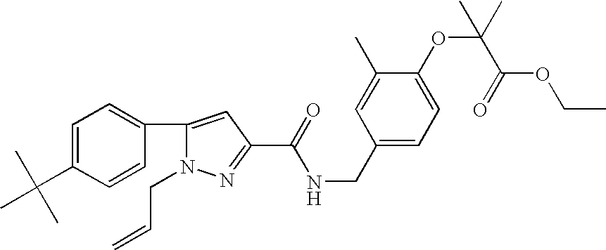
N1(CC=C)N=C(C(NCC2=CC=C(OC(C)(C)C(OCC)=O)C(C)=C2)=O)C=C1C1=CC=C(C(C)(C)C)C=C1
